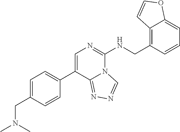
C1=C(CN(C)C)C=CC(C2=CN=C(NCC3=C4C(=CC=C3)OC=C4)N3C2=NN=C3)=C1
